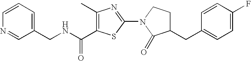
C1=CC=C(CNC(=O)C2=C(C)N=C(N3C(=O)C(CC4=CC=C(F)C=C4)CC3)S2)C=N1
